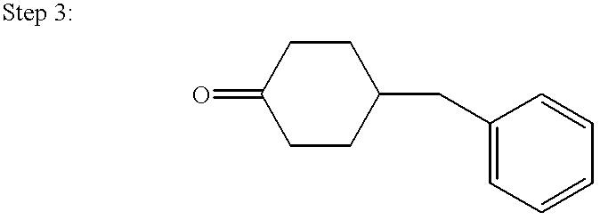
C1CC(CC2=CC=CC=C2)CCC1=O
